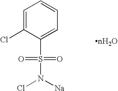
C1=C(Cl)C(S(=O)(=O)N([Na])Cl)=CC=C1
